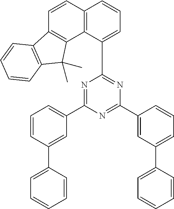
N1=C(C2=CC=CC(C3=CC=CC=C3)=C2)N=C(C2=CC(C3=CC=CC=C3)=CC=C2)N=C1C1=CC=CC2=C1C1=C(C=C2)C2=C(C1(C)C)C=CC=C2
